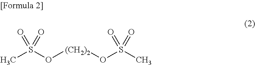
CS(O[(CH2)2]OS(C)(=O)=O)(=O)=O
